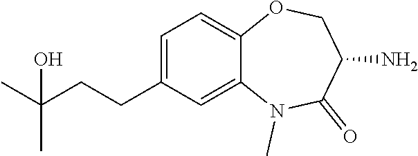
C(C1=CC=C2C(=C1)N(C)C(=O)C(N)CO2)CC(C)(O)C
